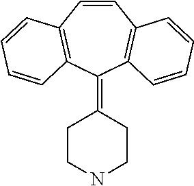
C1=CC2=C(C(=C3CCNCC3)C3=C1C=CC=C3)C=CC=C2
